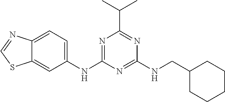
C1=C(NC2=NC(C(C)C)=NC(NCC3CCCCC3)=N2)C=C2C(=C1)N=CS2
